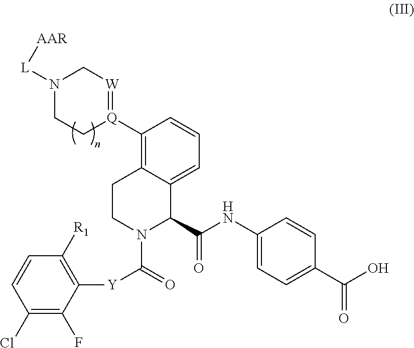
C1(Cl)=C(F)C([Y]C(=O)N2C(C(NC3=CC=C(C(O)=O)C=C3)=O)C3=CC=CC([Q]4=[W]CN([L][AAR])CC4)=C3CC2)=C([R1])C=C1
